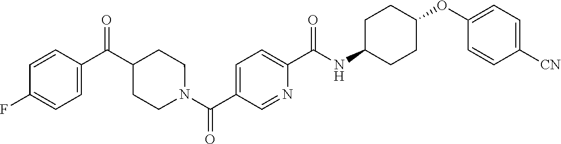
N(C(C1=CC=C(C(=O)N2CCC(C(C3=CC=C(F)C=C3)=O)CC2)C=N1)=O)C1CCC(OC2=CC=C([CN])C=C2)CC1
